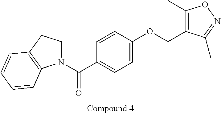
N1(C(C2=CC=C(OCC3=C(C)ON=C3C)C=C2)=O)CCC2=C1C=CC=C2
